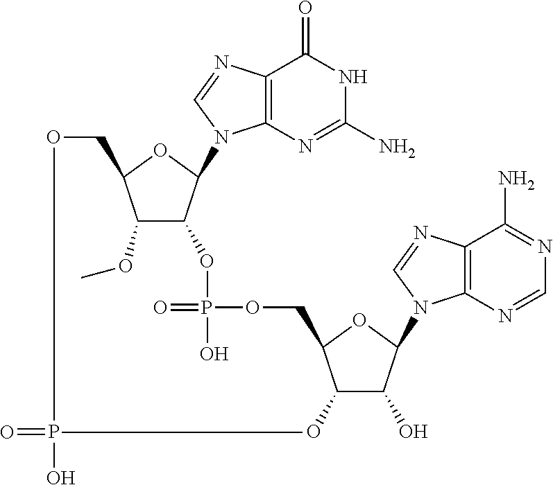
O=PO.C12=C(N=C(N)NC1=O)N(C1C(OP(=O)(O)OCC3C(O)C(O)C(N4C5=C(C(N)=NC=N5)N=C4)O3)C(OC)C(CO)O1)C=N2
